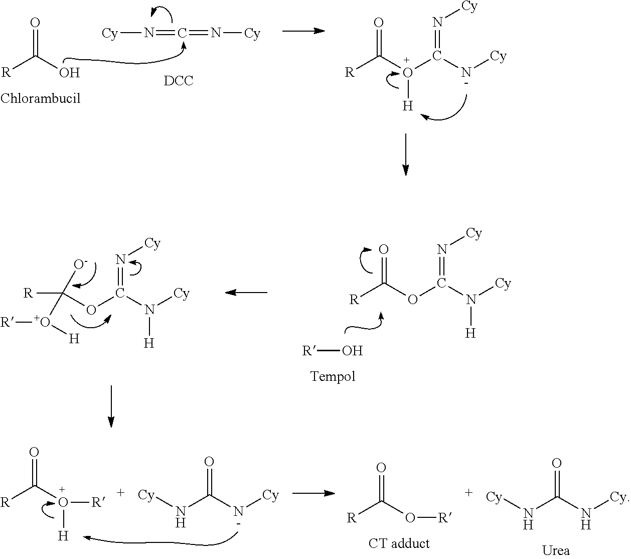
[R]C(O(C(N[Cy])=N[Cy])[H])=O.[R]C(O)=O.[Cy]N=C=N[Cy].[DCC].[R]O.[R]C(OC(N([Cy])[H])=N[Cy])=O.[R]C(OC(N([Cy])[H])=N[Cy])([O-])[O+]([R])[H].[R]C(O([H])[R])=O.N(C(N[Cy])=O)[Cy].[R]C(O[R])=O.N(C(N[Cy])=O)[Cy]
